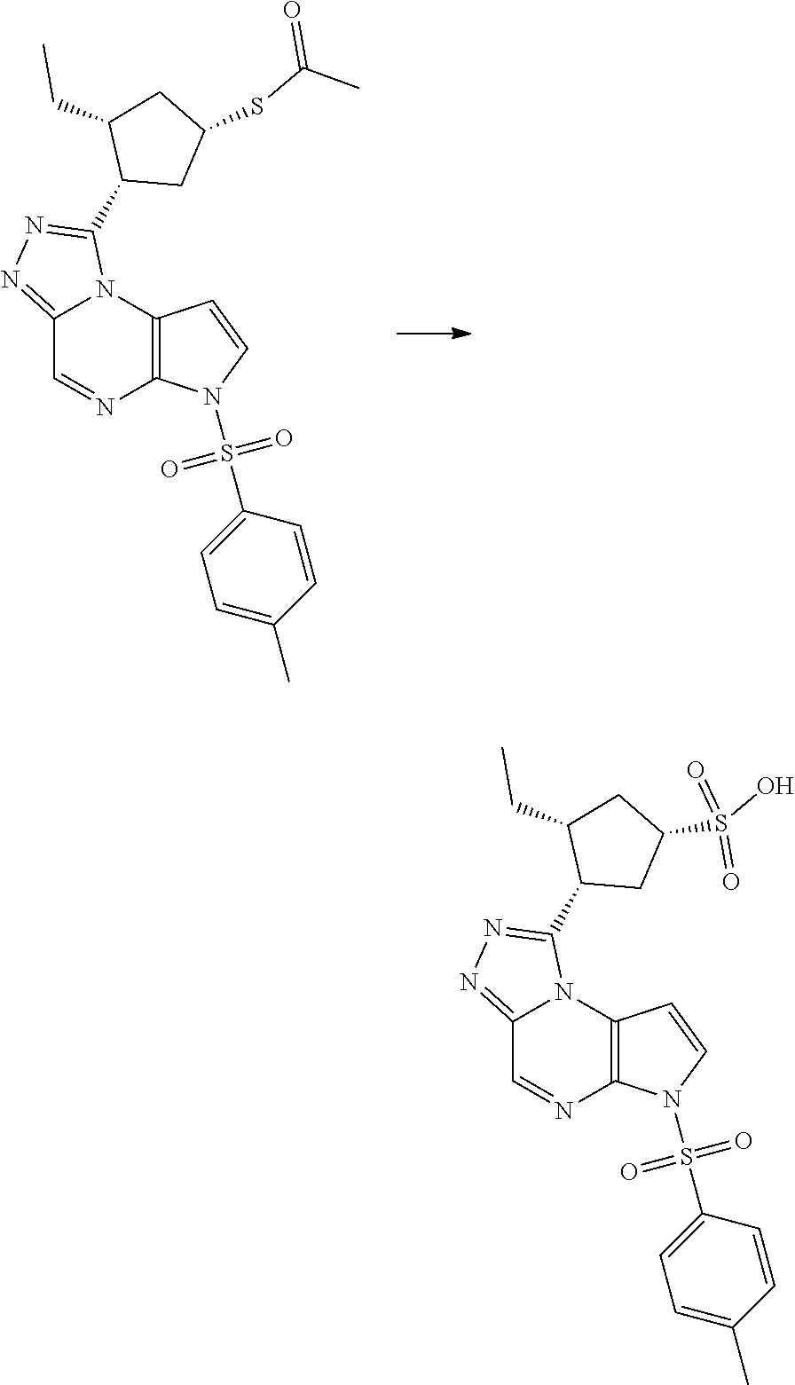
C12=NN=C(C3CC(SC(=O)C)CC3CC)N1C1=C(N=C2)N(S(C2=CC=C(C)C=C2)(=O)=O)C=C1.C12=NN=C(C3CC(S(O)(=O)=O)CC3CC)N1C1=C(N=C2)N(S(C2=CC=C(C)C=C2)(=O)=O)C=C1
